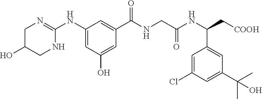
C1=C(Cl)C=C(C(C)(C)O)C=C1C(NC(CNC(C1=CC(NC2=NCC(O)CN2)=CC(O)=C1)=O)=O)C[COOH]
